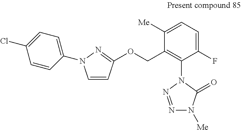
C1=CC(OCC2=C(N3N=NN([Me])C3=O)C(F)=CC=C2[Me])=NN1C1=CC=C(Cl)C=C1
